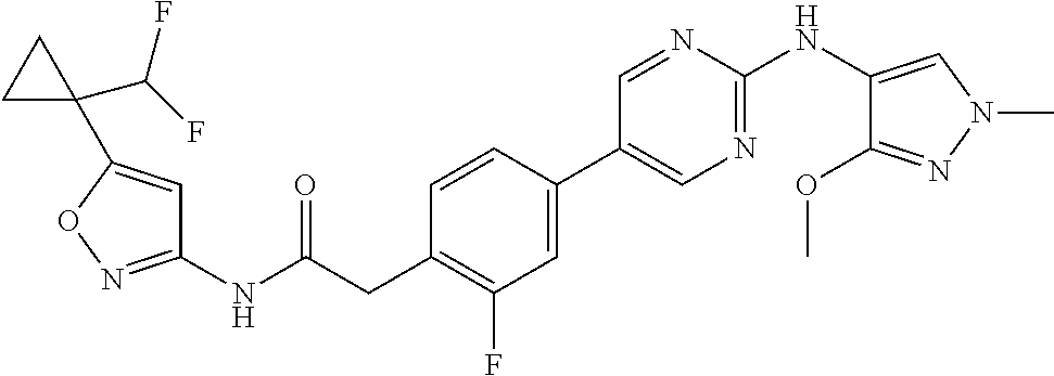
C1(NC(=O)CC2=C(F)C=C(C3=CN=C(NC4=CN(C)N=C4OC)N=C3)C=C2)=NOC(C2(C(F)F)CC2)=C1
